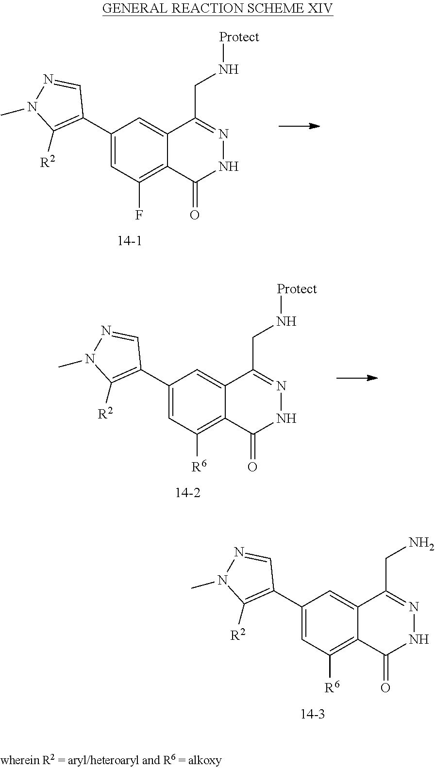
C1=C(C2=C([R2])N(C)N=C2)C=C2C(=C1[R6])C(=O)NN=C2CN.C1=C(C2=C([R2])N(C)N=C2)C=C2C(=C1[R6])C(=O)NN=C2CN[Protect].C1=C(C2=C([R2])N(C)N=C2)C=C2C(=C1F)C(=O)NN=C2CN[Protect]
